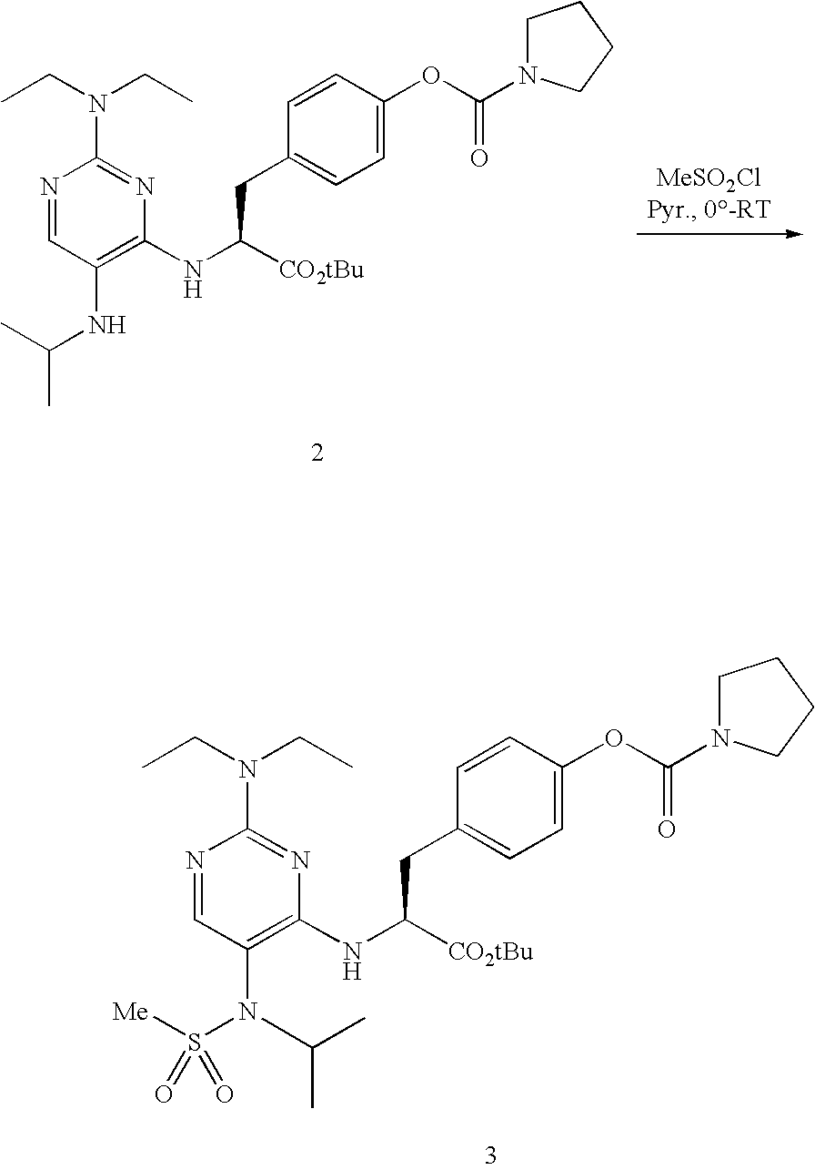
N1=CC(NC(C)C)=C(NC([CO2tBu])CC2=CC=C(OC(=O)N3CCCC3)C=C2)N=C1N(CC)CC.N1=CC(N(C(C)C)S([Me])(=O)=O)=C(NC([CO2tBu])CC2=CC=C(OC(=O)N3CCCC3)C=C2)N=C1N(CC)CC
